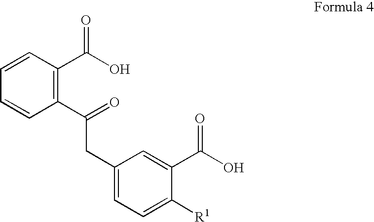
C1(C(=O)CC2=CC=C([R1])C(C(O)=O)=C2)=C(C(O)=O)C=CC=C1
